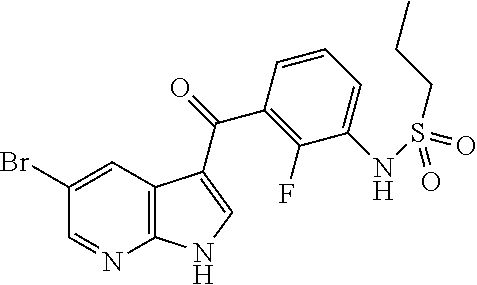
C12=C(C=C(Br)C=N1)C(C(=O)C1=C(F)C(NS(=O)(CCC)=O)=CC=C1)=CN2
